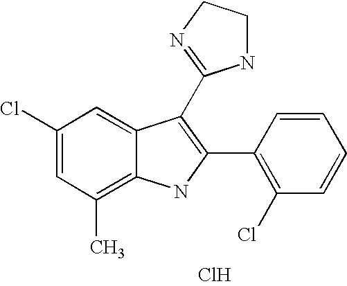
C1=C2C(=C(C)C=C1Cl)NC(C1=C(Cl)C=CC=C1)=C2C1=NCCN1.Cl
